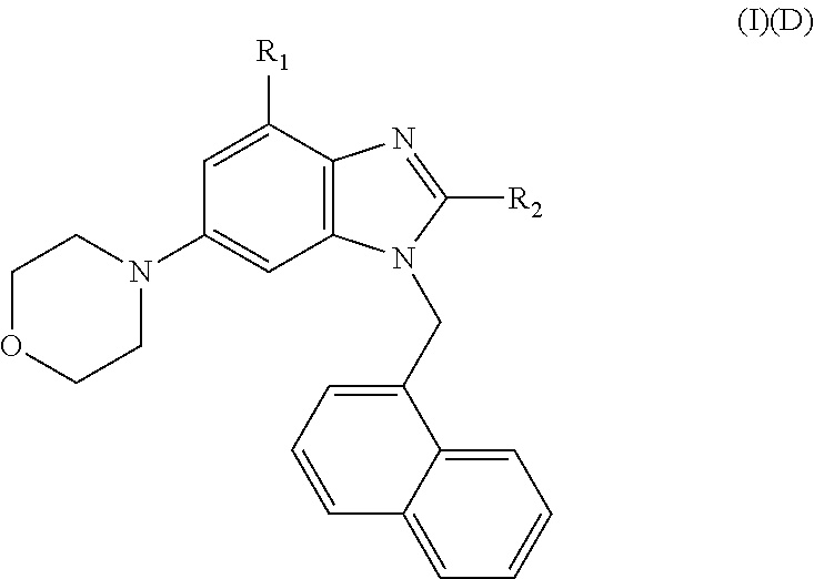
C1OCCN(C2=CC3=C(C([R1])=C2)N=C([R2])N3CC2=CC=CC3=CC=CC=C23)C1
